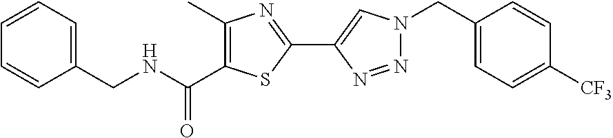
C1(CNC(C2=C(C)N=C(C3=CN(CC4=CC=C([CF3])C=C4)N=N3)S2)=O)=CC=CC=C1
